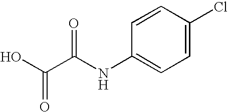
OC(C(NC1=CC=C(Cl)C=C1)=O)=O
